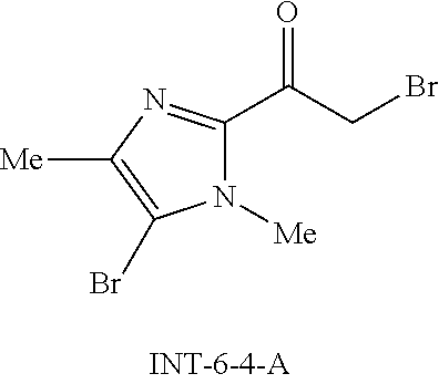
N1([Me])C(C(CBr)=O)=NC([Me])=C1Br
